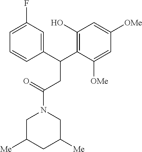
C1C([Me])CC([Me])CN1C(=O)CC(C1=C(O)C=C([OMe])C=C1[OMe])C1=CC(F)=CC=C1
